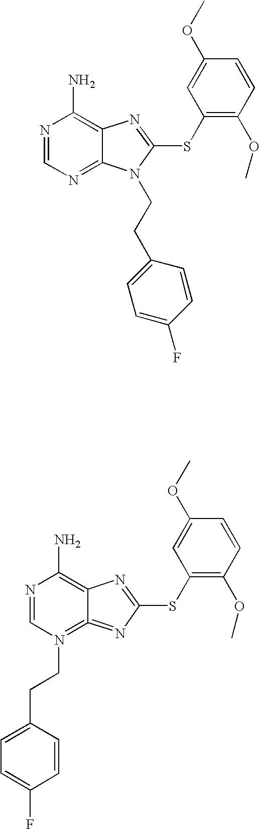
N1=CN(CCC2=CC=C(F)C=C2)=C2=NC(SC3=C(OC)C=CC(OC)=C3)=NC2=C1N.N1=CN=C2C(=C1N)N=C(SC1=C(OC)C=CC(OC)=C1)N2CCC1=CC=C(F)C=C1
